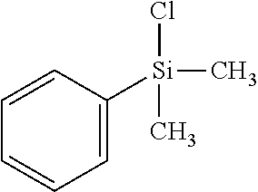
C1=CC([Si](C)(Cl)C)=CC=C1
